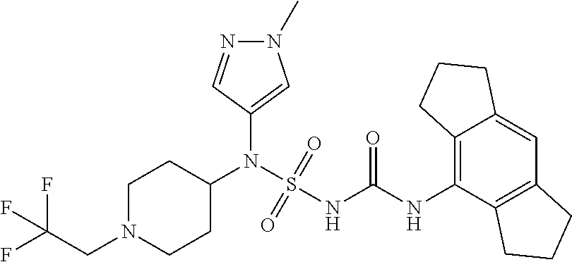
C1(N(S(NC(NC2=C3C(=CC4=C2CCC4)CCC3)=O)(=O)=O)C2CCN(CC(F)(F)F)CC2)=CN(C)N=C1
